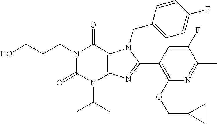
OCCCN1C(=O)N(C(C)C)C2=C(C1=O)N(CC1=CC=C(F)C=C1)C(C1=C(OCC3CC3)N=C(C)C(F)=C1)=N2
